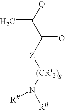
C=C([Q])C([Z][(CRi2)g]N([Rii])[Rii])=O
